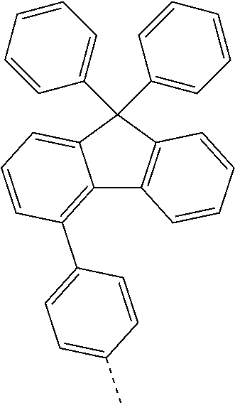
C12=C(C3=CC=C(C)C=C3)C=CC=C1C(C1=CC=CC=C1)(C1=CC=CC=C1)C1=C2C=CC=C1
